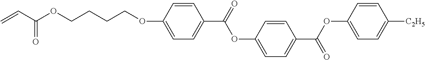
O=C(C=C)OCCCCOC1=CC=C(C(=O)OC2=CC=C(C(OC3=CC=C([C2H5])C=C3)=O)C=C2)C=C1
